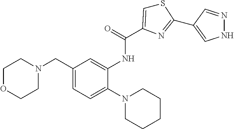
C1OCCN(CC2=CC=C(N3CCCCC3)C(NC(=O)C3=CSC(C4=CNN=C4)=N3)=C2)C1
